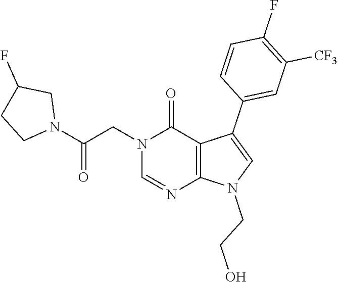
C1=NC2=C(C(=O)N1CC(N1CCC(F)C1)=O)C(C1=CC([CF3])=C(F)C=C1)=CN2CCO
